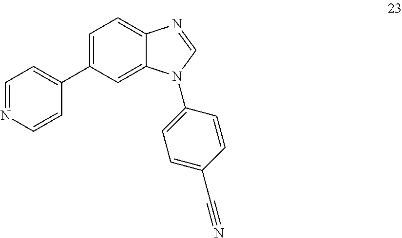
C1(C2=CC=NC=C2)=CC=C2C(=C1)N(C1=CC=C(C#N)C=C1)C=N2
